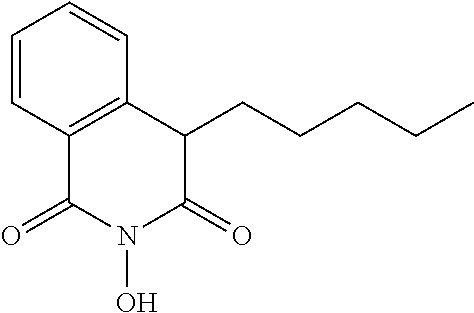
C1=CC2=C(C=C1)C(CCCCC)C(=O)N(O)C2=O
